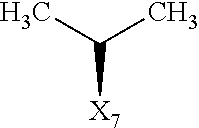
C(C)(C)[X7]
